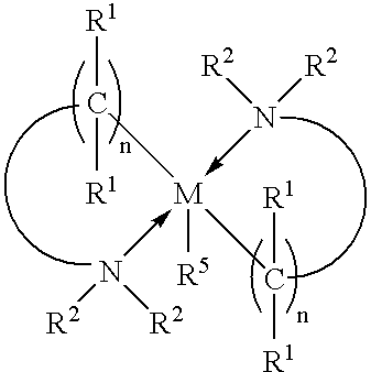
C([R1])([R1])[M]([R5])(-N([R2])[R2])(-N([R2])[R2])C([R1])[R1]
